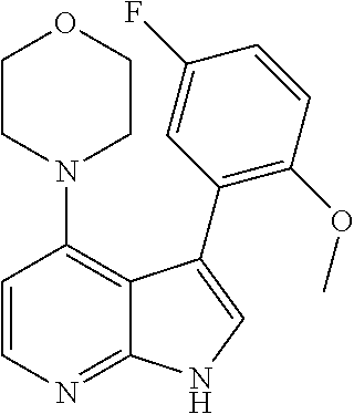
C1=CN=C2C(=C1N1CCOCC1)C(C1=C(OC)C=CC(F)=C1)=CN2
